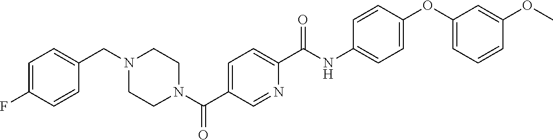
C1(OC2=CC=C(NC(C3=CC=C(C(N4CCN(CC5=CC=C(F)C=C5)CC4)=O)C=N3)=O)C=C2)=CC=CC(OC)=C1
